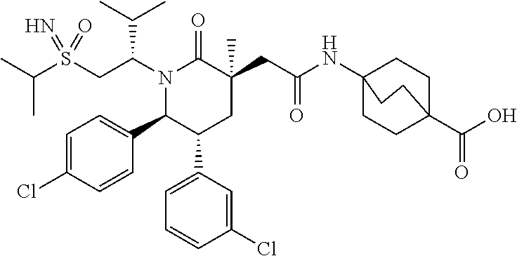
C(C)(C)S(CC(N1C(=O)C(CC(NC23CCC(C(O)=O)(CC2)CC3)=O)(C)CC(C2=CC=CC(Cl)=C2)C1C1=CC=C(Cl)C=C1)C(C)C)(=N)=O
